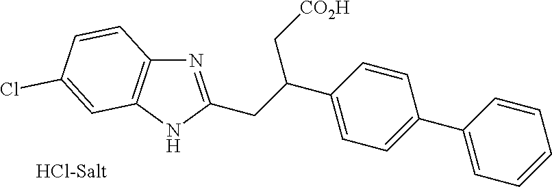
N1=C(CC(C2=CC=C(C3=CC=CC=C3)C=C2)C[CO2H])NC2=C1C=CC(Cl)=C2
